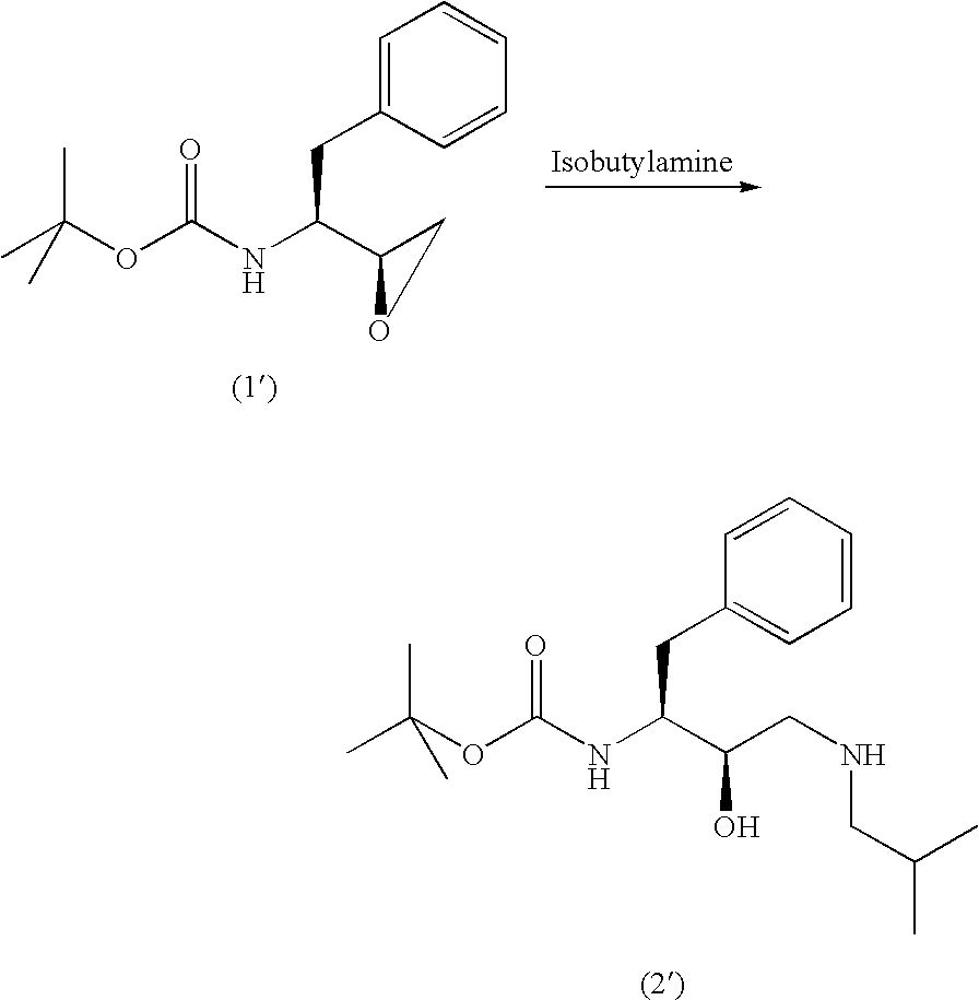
C1=C(CC(NC(OC(C)(C)C)=O)C2CO2)C=CC=C1.C1=CC=CC=C1CC(NC(OC(C)(C)C)=O)C(CNCC(C)C)O
